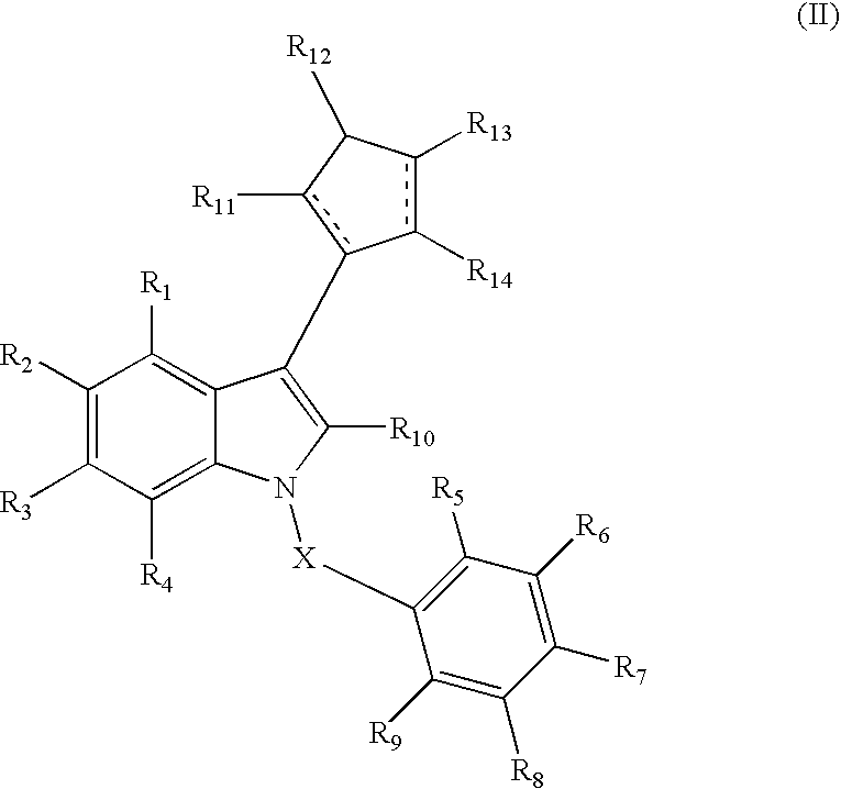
C1([R1])=C2C(=C([R4])C([R3])=C1[R2])N([X]C1=C([R5])C([R6])=C([R7])C([R8])=C1[R9])C([R10])=C2c1c([R11])C([R12])c([R13])c-1[R14]
